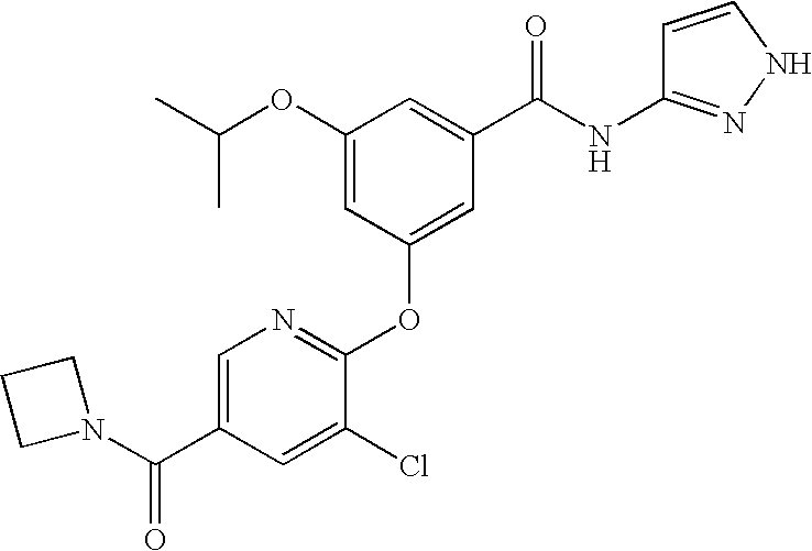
CC(OC1=CC(OC2=NC=C(C(N3CCC3)=O)C=C2Cl)=CC(C(NC2=NNC=C2)=O)=C1)C
